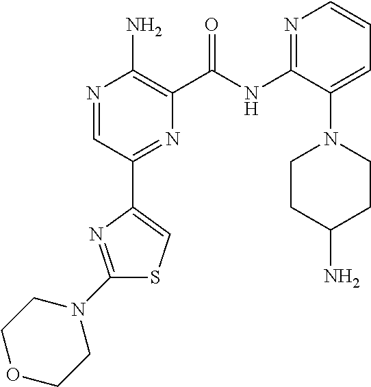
N1=CC(C2=CSC(N3CCOCC3)=N2)=NC(C(NC2=NC=CC=C2N2CCC(N)CC2)=O)=C1N
